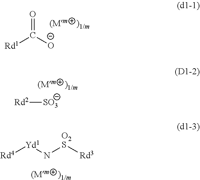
O=C([Rd1])[O-].[Rd2][SO3].[Rd4][Yd1]N[O2S][Rd3]
